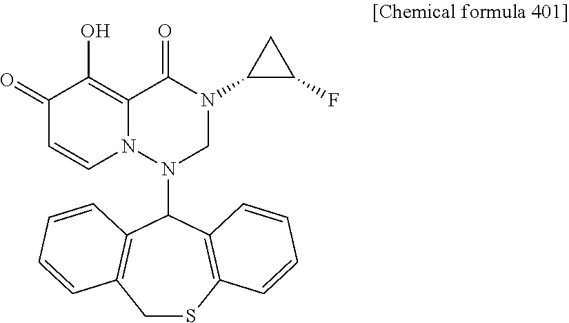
C1(=O)C=CN2C(=C1O)C(=O)N(C1C(F)C1)CN2C1C2=C(CSC3=C1C=CC=C3)C=CC=C2
